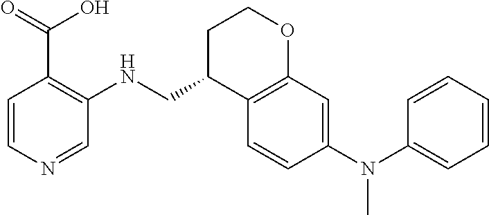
C1=CC(N(C2=CC=CC=C2)C)=CC2=C1C(CNC1=C(C(O)=O)C=CN=C1)CCO2
